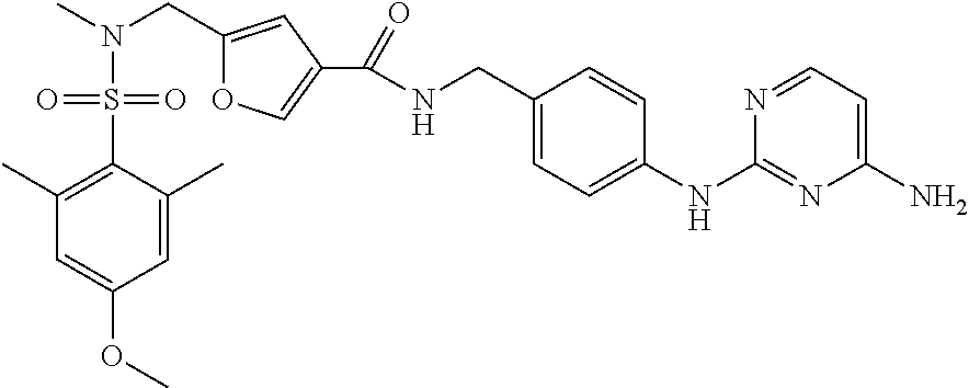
C1=C(C)C(S(=O)(=O)N(CC2=CC(C(NCC3=CC=C(NC4=NC(N)=CC=N4)C=C3)=O)=CO2)C)=C(C)C=C1OC
